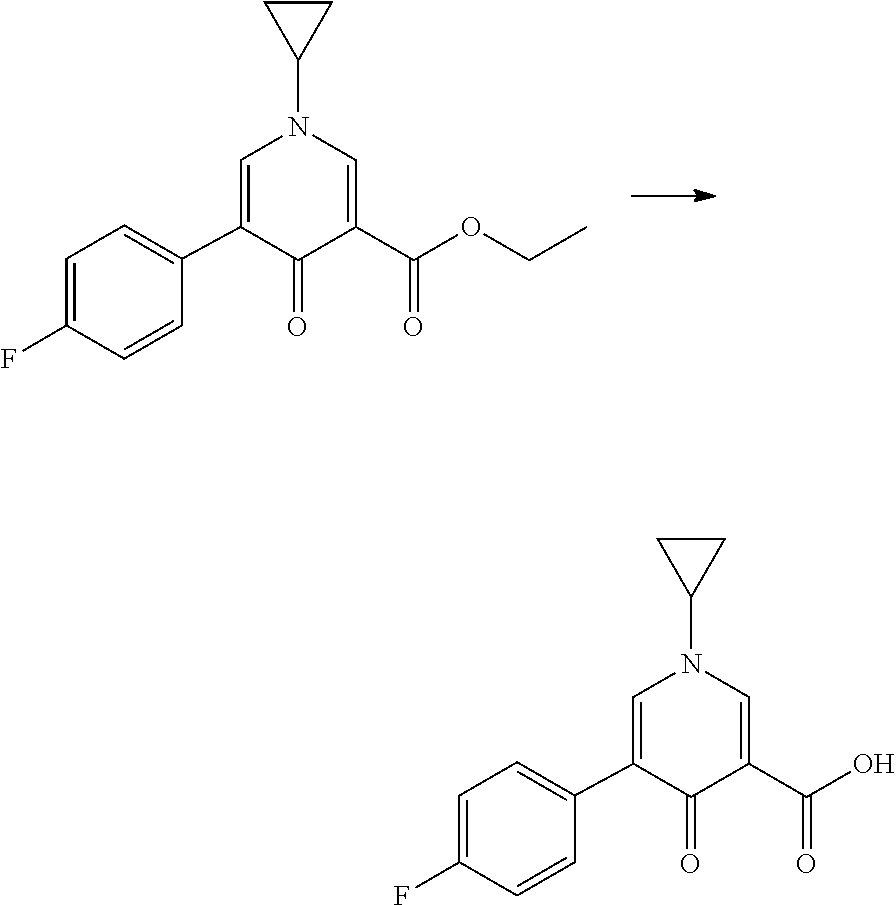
CCOC(=O)C1=CN(C2CC2)C=C(C2=CC=C(F)C=C2)C1=O.OC(C1=CN(C2CC2)C=C(C2=CC=C(F)C=C2)C1=O)=O
